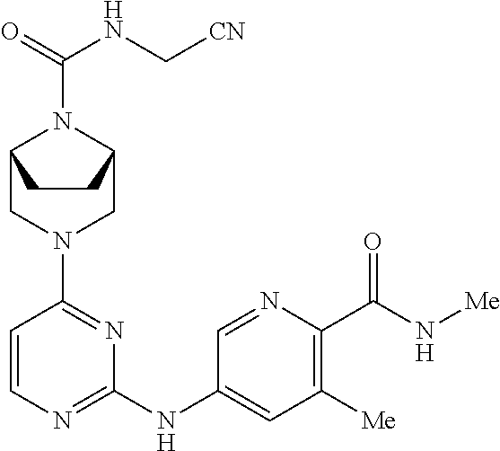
C1=CN=C(NC2=CC([Me])=C(C(N[Me])=O)N=C2)N=C1N1CC2N(C(=O)NC[CN])C(C1)CC2
